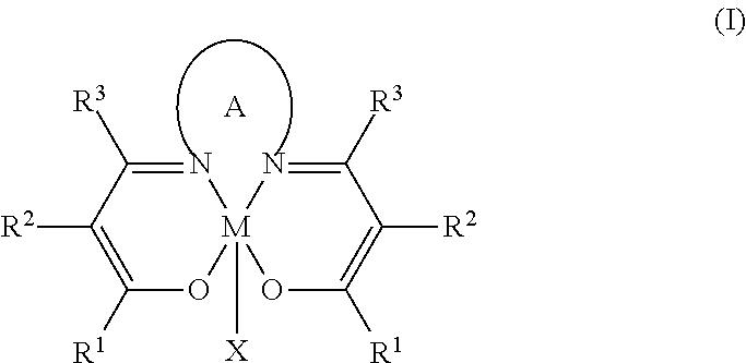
C1([R3])=N[M]2([X])(OC([R1])=C1[R2])N=C([R3])C([R2])=C([R1])O2.[A]
